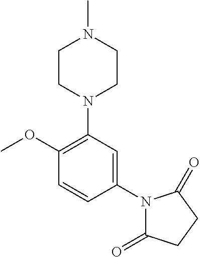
C1(OC)=C(N2CCN(C)CC2)C=C(N2C(=O)CCC2=O)C=C1
